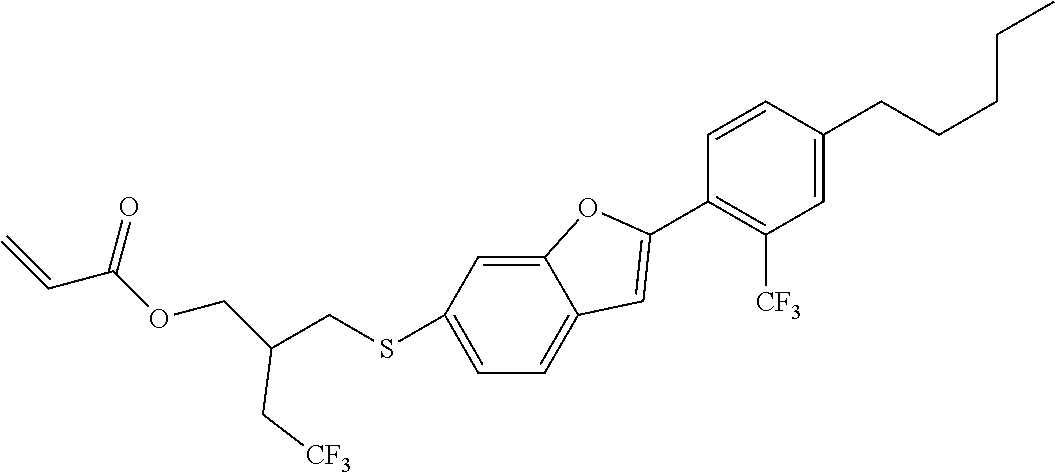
C12=CC(SCC(COC(C=C)=O)C[CF3])=CC=C1C=C(C1=C([CF3])C=C(CCCCC)C=C1)O2
